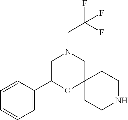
C1C(C2=CC=CC=C2)OC2(CN1CC(F)(F)F)CCNCC2
